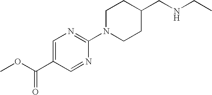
C1=C(C(OC)=O)C=NC(N2CCC(CNCC)CC2)=N1
